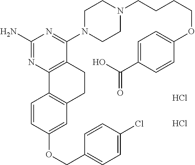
C1(N)=NC2=C(C(N3CCN(CCCCOC4=CC=C(C(O)=O)C=C4)CC3)=N1)CCC1=C2C=CC(OCC2=CC=C(Cl)C=C2)=C1.Cl.Cl
